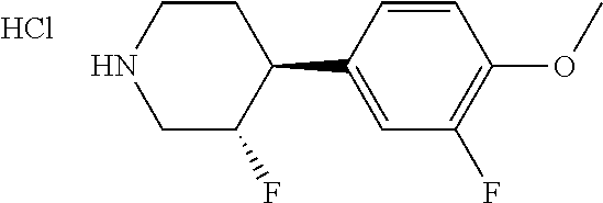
C1=C(C2CCNCC2F)C=CC(OC)=C1F.Cl
